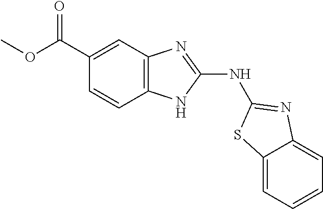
C1(C(=O)OC)=CC2=C(C=C1)NC(NC1=NC3=CC=CC=C3S1)=N2
